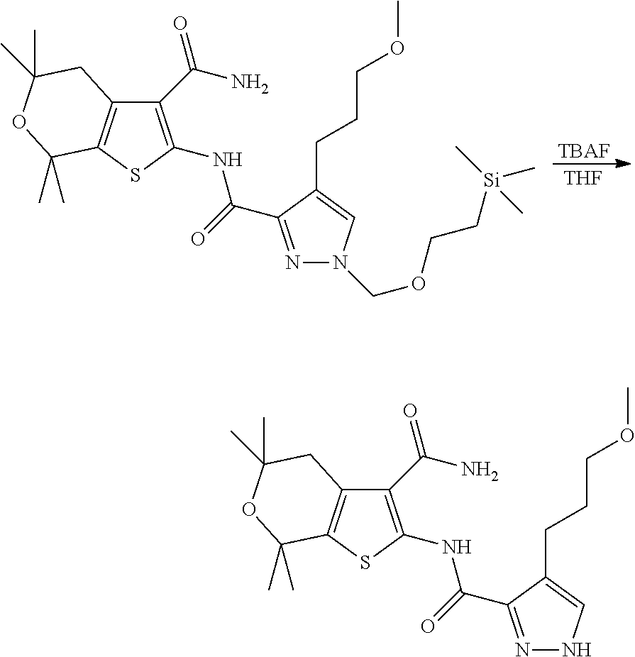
[TBAF].[THF].N1=C(C(=O)NC2=C(C(N)=O)C3=C(S2)C(C)(C)OC(C)(C)C3)C(CCCOC)=CN1COCC[Si](C)(C)C.N1=C(C(=O)NC2=C(C(N)=O)C3=C(S2)C(C)(C)OC(C)(C)C3)C(CCCOC)=CN1
